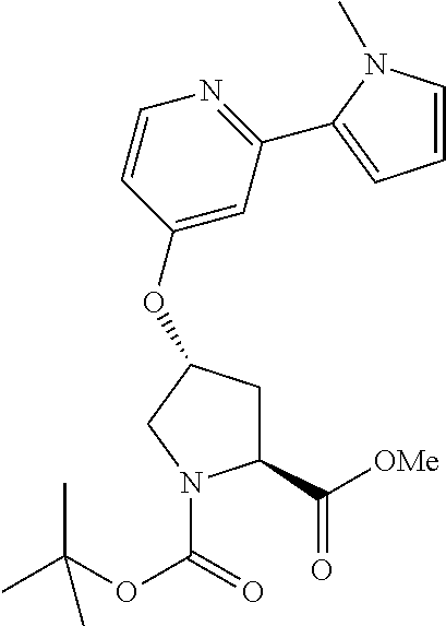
C1(C([OMe])=O)CC(OC2=CC(C3=CC=CN3C)=NC=C2)CN1C(=O)OC(C)(C)C
